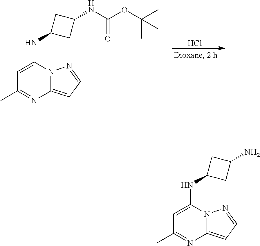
Cl.C1=C(NC2CC(NC(OC(C)(C)C)=O)C2)N2C(=CC=N2)N=C1C.C1=C(NC2CC(N)C2)N2C(=CC=N2)N=C1C
